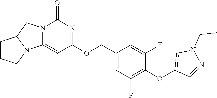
C1(COC2=NC(=O)N3C(=C2)N2C(C3)CCC2)=CC(F)=C(OC2=CN(CC)N=C2)C(F)=C1
